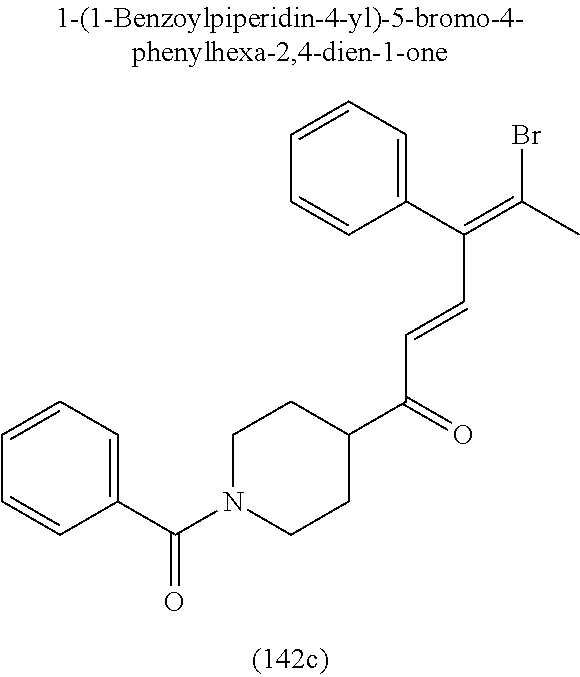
C1=CC=C(C(N2CCC(C(=O)C=CC(=C(C)Br)C3=CC=CC=C3)CC2)=O)C=C1
